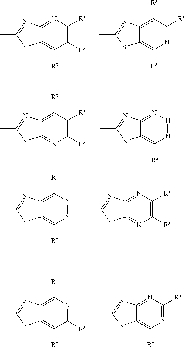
C12=NC([Rx])=C([Rx])C([Rx])=C1SC(C)=N2.C12=C([Rx])C([Rx])=NC([Rx])=C1SC(C)=N2.C12=C([Rx])C([Rx])=C([Rx])N=C1SC(C)=N2.C12=NN=NC([Rx])=C1SC(C)=N2.C12=C([Rx])N=NC([Rx])=C1SC(C)=N2.C12=NC([Rx])=C([Rx])N=C1SC(C)=N2.C12=C([Rx])N=C([Rx])C([Rx])=C1SC(C)=N2.C12=NC([Rx])=NC([Rx])=C1SC(C)=N2
